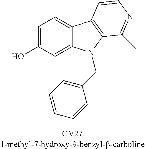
OC1=CC=C2C(=C1)N(CC1=CC=CC=C1)C1=C2C=CN=C1C
